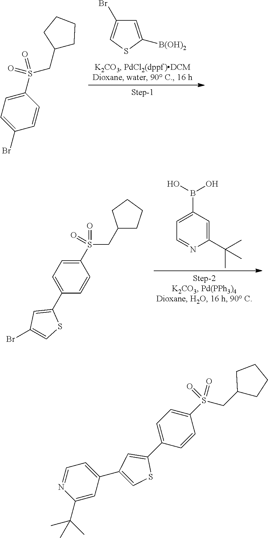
C1=C([B(OH)2])SC=C1Br.C1(S(=O)(CC2CCCC2)=O)=CC=C(Br)C=C1.C1(C(C)(C)C)=CC(B(O)O)=CC=N1.C1(S(=O)(CC2CCCC2)=O)=CC=C(C2=CC(Br)=CS2)C=C1.C1(S(=O)(CC2CCCC2)=O)=CC=C(C2=CC(C3=CC=NC(C(C)(C)C)=C3)=CS2)C=C1
